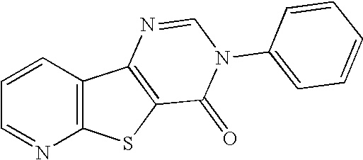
C1=CC=NC2=C1C1=C(S2)C(=O)N(C2=CC=CC=C2)C=N1
